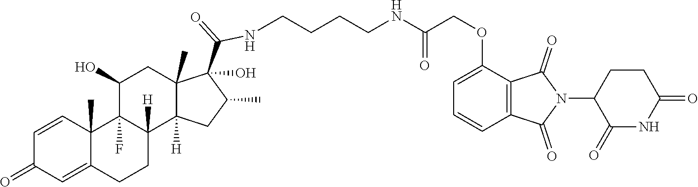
N(C(COC1=CC=CC2=C1C(=O)N(C1C(=O)NC(=O)CC1)C2=O)=O)CCCCNC(C1(O)C2(C)C([H])(C3([H])CCC4=CC(=O)C=CC4(C)C3(F)C(O)C2)CC1C)=O
